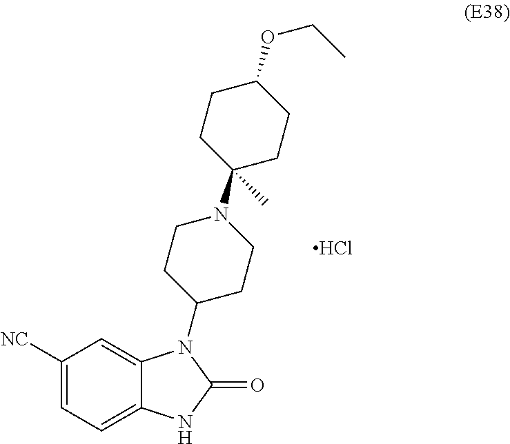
C1([NC])=CC=C2C(=C1)N(C1CCN(C3(C)CCC(OCC)CC3)CC1)C(=O)N2.Cl
